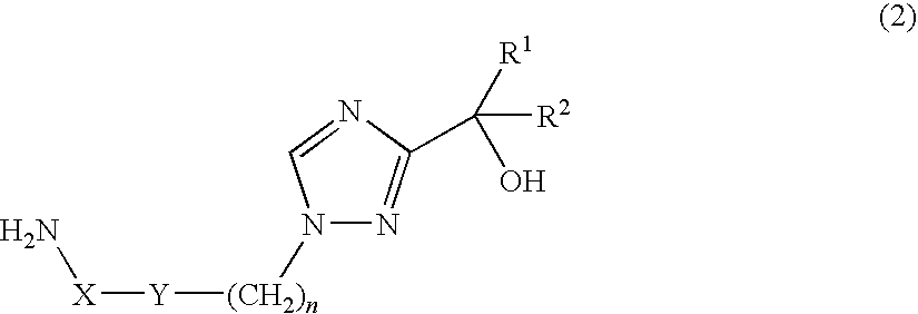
N[X][Y][(CH2)n]N1C=NC(C([R1])(O)[R2])=N1
